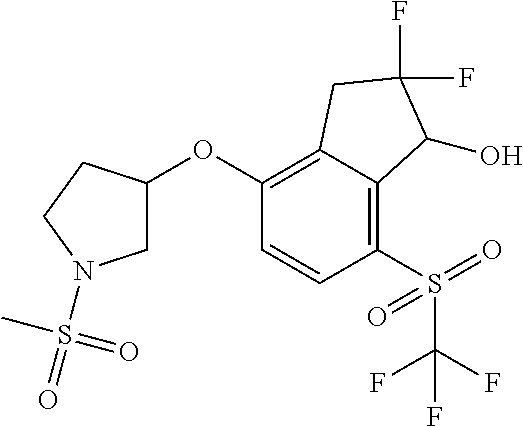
C1(OC2CN(S(=O)(=O)C)CC2)=C2C(=C(S(C(F)(F)F)(=O)=O)C=C1)C(O)C(F)(F)C2
